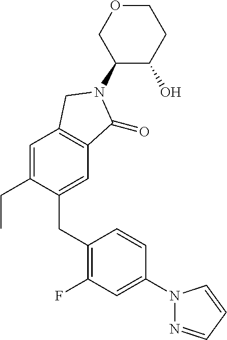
C1(CC2=C(F)C=C(N3N=CC=C3)C=C2)=CC2=C(C=C1CC)CN(C1C(O)CCOC1)C2=O
